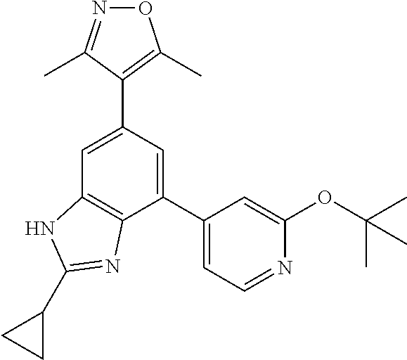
C1(C2=CC=NC(OC(C)(C)C)=C2)=CC(C2=C(C)ON=C2C)=CC2=C1N=C(C1CC1)N2
